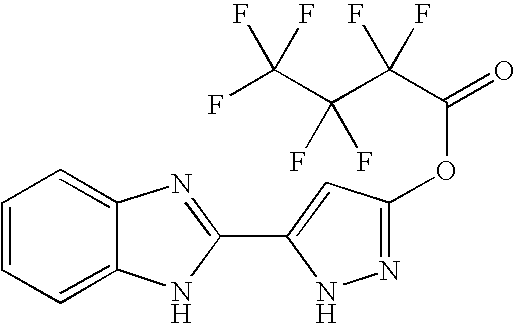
C1=CC=C2C(=C1)N=C(C1=CC(OC(C(C(C(F)(F)F)(F)F)(F)F)=O)=NN1)N2
